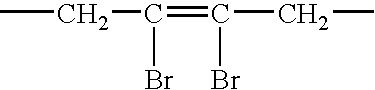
CCC(=C(Br)CC)Br
